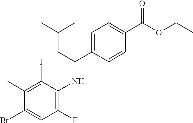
C1(I)=C(C)C(Br)=CC(F)=C1NC(C1=CC=C(C(OCC)=O)C=C1)CC(C)C
